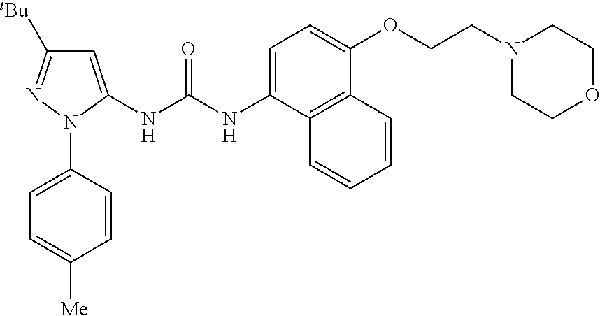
C1=C(NC(NC2=CC=C(OCCN3CCOCC3)C3=C2C=CC=C3)=O)N(C2=CC=C([Me])C=C2)N=C1[tBu]
